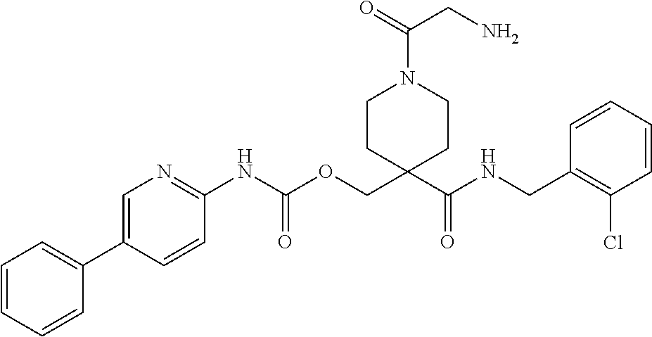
C1=CC(CNC(C2(COC(NC3=NC=C(C4=CC=CC=C4)C=C3)=O)CCN(C(CN)=O)CC2)=O)=C(Cl)C=C1
